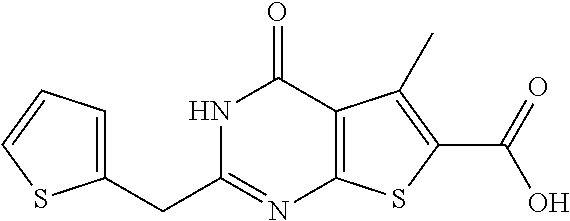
C1(CC2=NC3=C(C(=O)N2)C(C)=C(C(=O)O)S3)=CC=CS1
